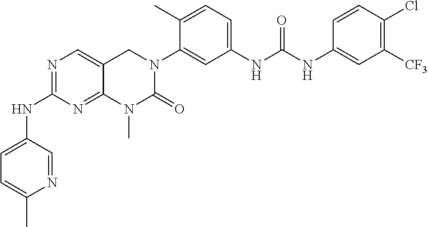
N1=C(NC2=CC=C(C)N=C2)N=C2C(=C1)CN(C1=CC(NC(NC3=CC([CF3])=C(Cl)C=C3)=O)=CC=C1C)C(=O)N2C
